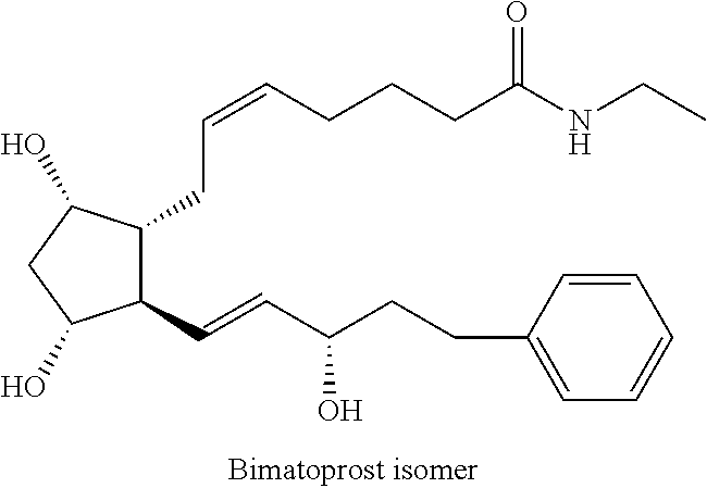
C1=CC(CCC(C=CC2C(CC=CCCCC(=O)NCC)C(O)CC2O)O)=CC=C1
